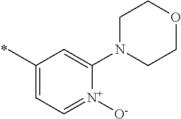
C1(C)=CC=[N+]([O-])C(N2CCOCC2)=C1
